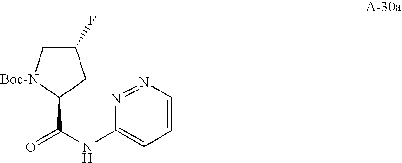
C1(F)C[Boc-N]C(C(NC2=CC=CN=N2)=O)C1
